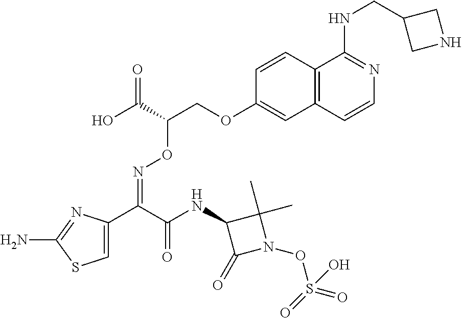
C1=C(C(C(NC2C(=O)N(OS(=O)(=O)O)C2(C)C)=O)=NOC(COC2=CC3=C(C=C2)C(NCC2CNC2)=NC=C3)C(O)=O)N=C(N)S1
